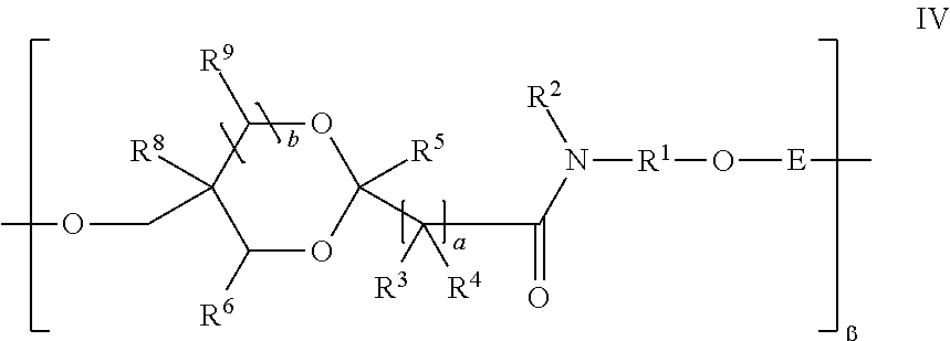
O1C([R9])C([R8])(COC)C([R6])OC1([R5])C(C(=O)N([R1]O[E]C)[R2])([R3])[R4]
